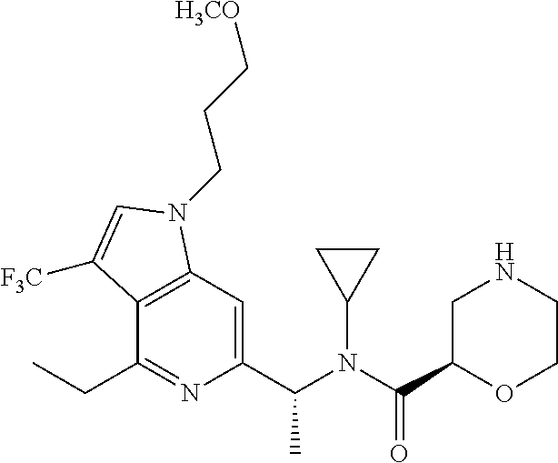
C1C(C(N(C(C2=CC3=C(C(CC)=N2)C([F3C])=CN3CCC[H3CO])C)C2CC2)=O)OCCN1
